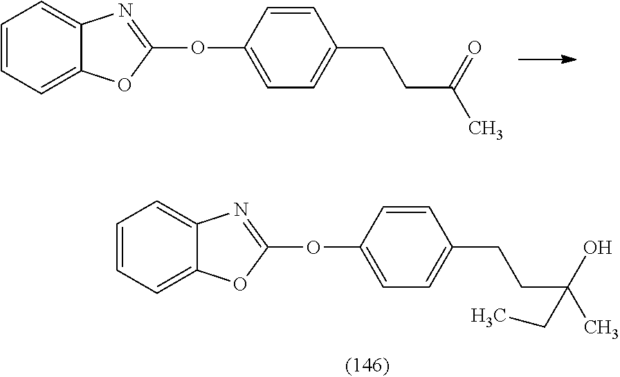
C1=CC=C2C(=C1)N=C(OC1=CC=C(CCC(C)=O)C=C1)O2.C1=CC=C2C(=C1)N=C(OC1=CC=C(CCC(C)(O)CC)C=C1)O2
